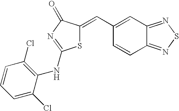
C1(C=C2SC(NC3=C(Cl)C=CC=C3Cl)=NC2=O)=CC2=NSN=C2C=C1
